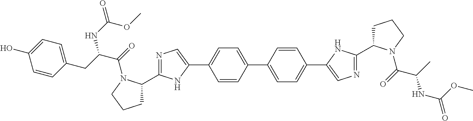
N1=C(C2CCCN2C(=O)C(CC2=CC=C(O)C=C2)NC(=O)OC)NC(C2=CC=C(C3=CC=C(C4=CN=C(C5CCCN5C(=O)C(C)NC(=O)OC)N4)C=C3)C=C2)=C1
